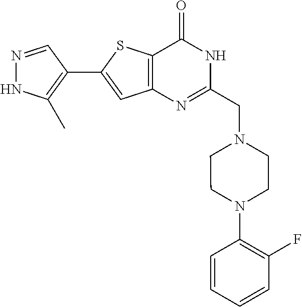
N1=CC(C2=CC3=C(S2)C(=O)NC(CN2CCN(C4=C(F)C=CC=C4)CC2)=N3)=C(C)N1
